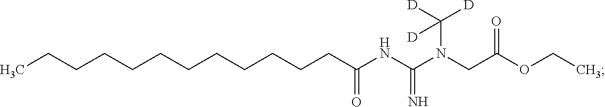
C(CCCCCCCCCC(=O)NC(N(CC(OCC)=O)C([D])([D])[D])=N)CC
